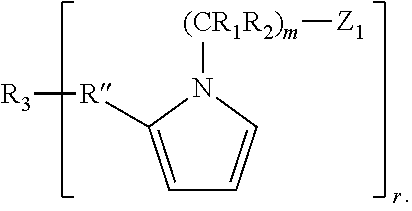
[R3][R]C1=CC=CN1[(CR1R2)m][Z1]
